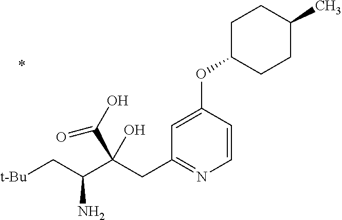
C1=CC(OC2CCC(C)CC2)=CC(CC(C(C[t-Bu])N)(C(O)=O)O)=N1
